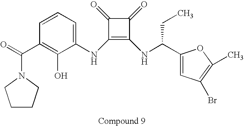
C1(NC2=CC=CC(C(N3CCCC3)=O)=C2O)=C(NC(C2=CC(Br)=C(C)O2)CC)C(=O)C1=O
